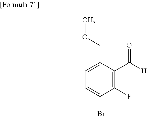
C1=C(Br)C(F)=C(C([H])=O)C(COC)=C1
